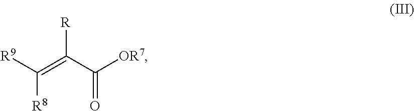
[R9]C(=C(C([OR7])=O)[R])[R8]
